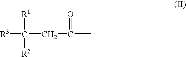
[R3]C(CC(C)=O)([R1])[R2]
